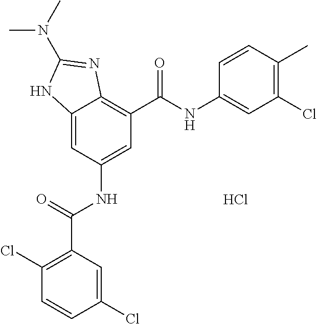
C12=CC(NC(C3=C(Cl)C=CC(Cl)=C3)=O)=CC(C(NC3=CC(Cl)=C(C)C=C3)=O)=C1N=C(N(C)C)N2.Cl
